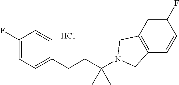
C1=C(F)C=CC2=C1CN(C(C)(C)CCC1=CC=C(F)C=C1)C2.Cl
